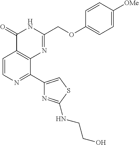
C1=CN=C(C2=CSC(NCCO)=N2)C2=C1C(=O)NC(COC1=CC=C([OMe])C=C1)=N2
